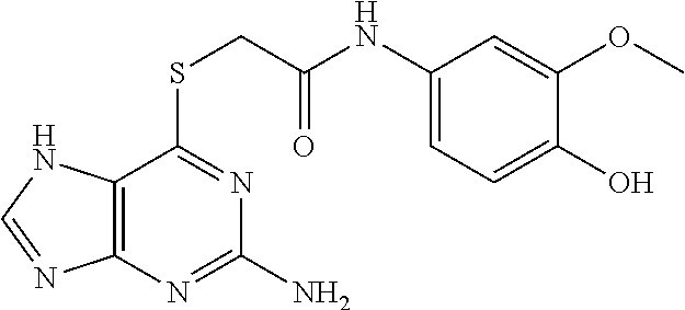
C12=C(N=C(N)N=C1SCC(NC1=CC=C(O)C(OC)=C1)=O)N=CN2
